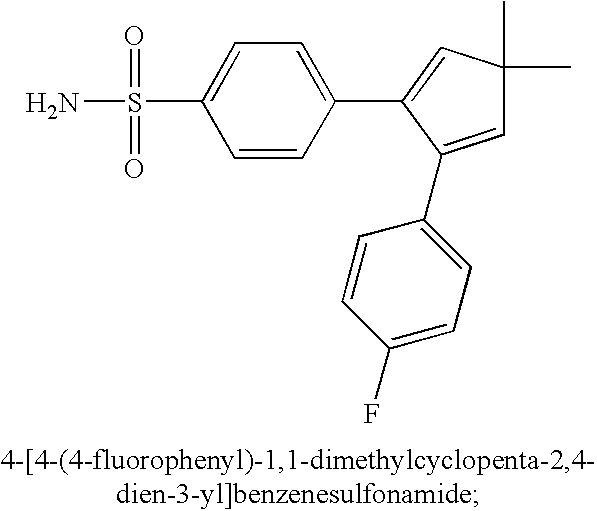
C1=CC(C2=CC(C)(C)C=C2C2=CC=C(F)C=C2)=CC=C1S(N)(=O)=O
